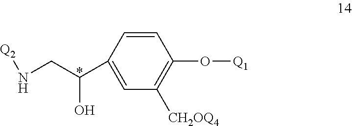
C1=CC(O[Q1])=C([CH2OQ4])C=C1C(CN[Q2])O
